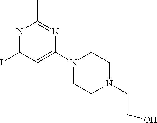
N1=C(I)C=C(N2CCN(CCO)CC2)N=C1C
